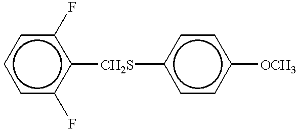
c1cc(F)c([CH2S]c2ccc([OCH3])cc2)c(F)c1
